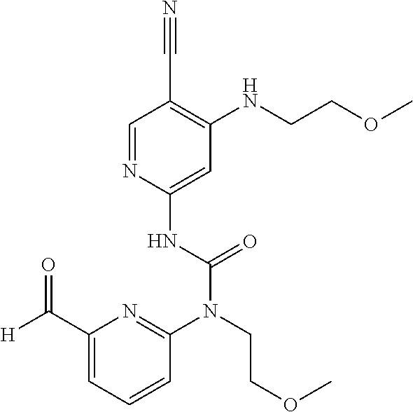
C1=NC(NC(N(CCOC)C2=NC(C([H])=O)=CC=C2)=O)=CC(NCCOC)=C1C#N
